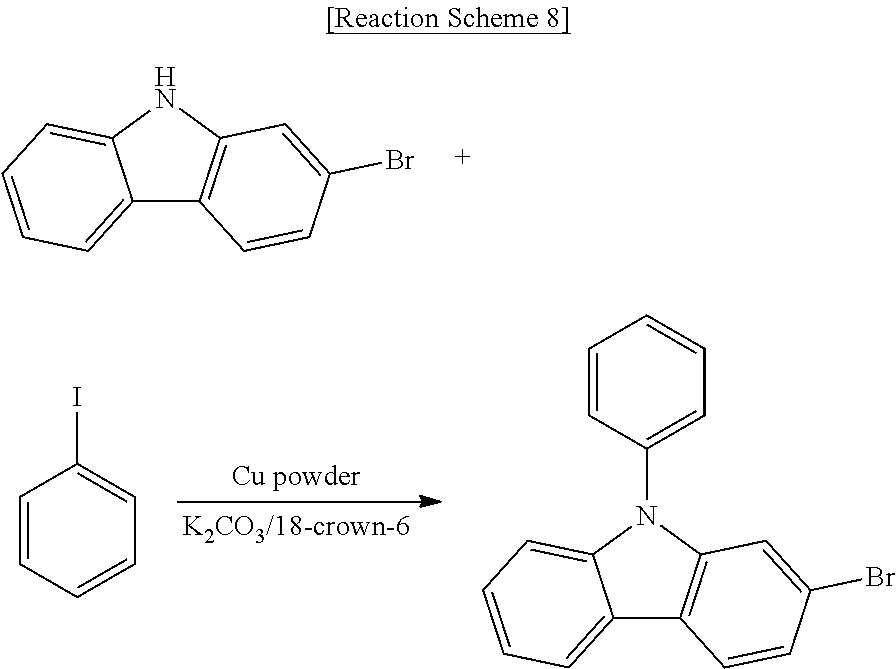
C12=CC=CC=C1NC1=C2C=CC(Br)=C1.C1=CC=CC=C1I.C12=CC=CC=C1N(C1=CC=CC=C1)C1=C2C=CC(Br)=C1
